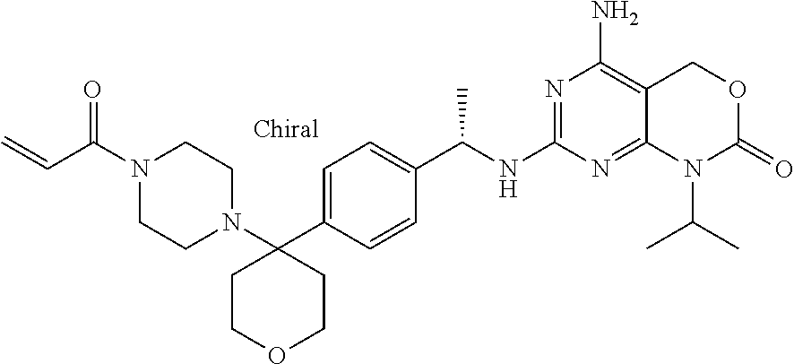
N1(C(C=C)=O)CCN(C2(C3=CC=C(C(NC4=NC(N)=C5C(=N4)N(C(C)C)C(=O)OC5)C)C=C3)CCOCC2)CC1
